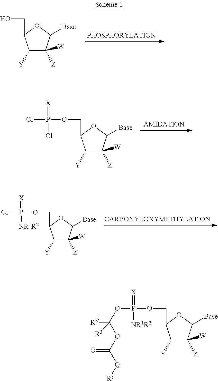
C1([Y])C([Z])([W])C([Base])OC1CO.C1([Y])C([Z])([W])C([Base])OC1COP(Cl)(=[X])Cl.C1([Y])C([Z])([W])C([Base])OC1COP(Cl)(=[X])[NR1R2].C1([Y])C([Z])([W])C([Base])OC1COP(OC(OC([Q][Rg])=O)([R3])[R3])(=[X])[NR1R2]
